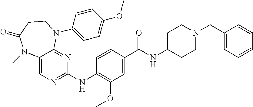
C1=CC(NC2=NC=C3C(=N2)N(C2=CC=C(OC)C=C2)CCC(=O)N3C)=C(OC)C=C1C(NC1CCN(CC2=CC=CC=C2)CC1)=O
